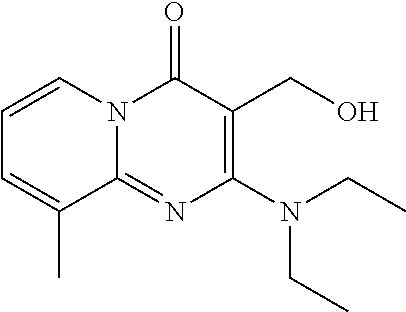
C1=CN2C(=NC(N(CC)CC)=C(CO)C2=O)C(C)=C1
